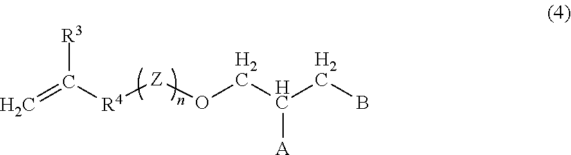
C=C([R4][Z]OCC(CB)[A])[R3]
